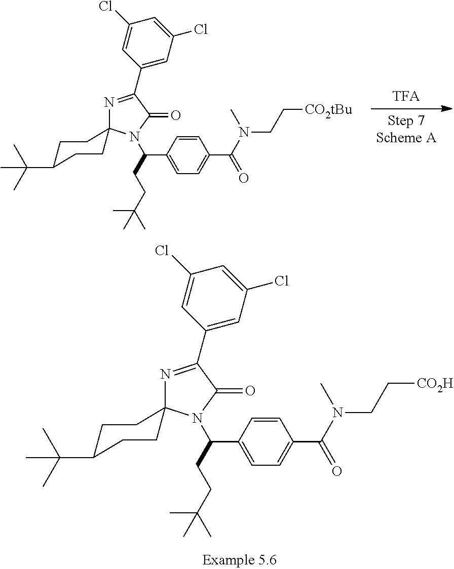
C1=CC(C(CCC(C)(C)C)N2C(=O)C(C3=CC(Cl)=CC(Cl)=C3)=NC23CCC(C(C)(C)C)CC3)=CC=C1C(=O)N(CC[CO2tBu])C.C1=CC(C(CCC(C)(C)C)N2C(=O)C(C3=CC(Cl)=CC(Cl)=C3)=NC23CCC(C(C)(C)C)CC3)=CC=C1C(=O)N(CC[CO2H])C
